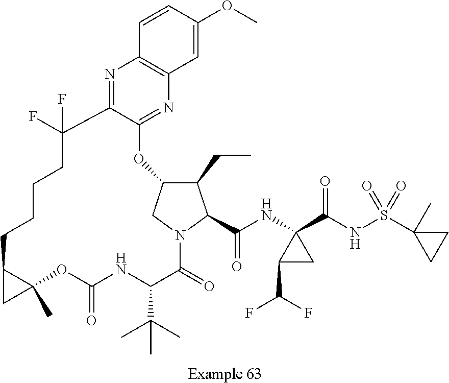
N1=C2C(=NC3=C1C=CC(OC)=C3)OC1C(CC)C(C(=O)NC3(C(NS(=O)(=O)C4(C)CC4)=O)C(C(F)F)C3)N(C1)C(=O)C(C(C)(C)C)NC(=O)OC1(C)C(CCCCC2(F)F)C1
